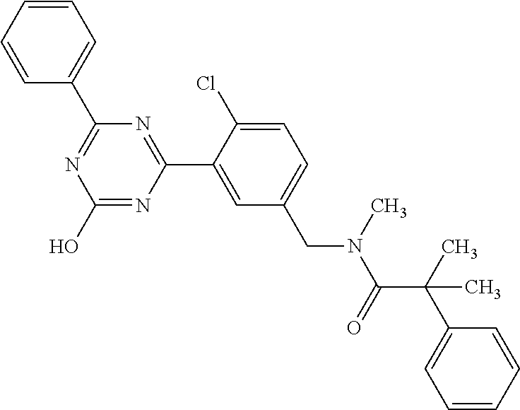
N1=C(C2=CC=CC=C2)N=C(C2=CC(CN(C(C(C3=CC=CC=C3)(C)C)=O)C)=CC=C2Cl)N=C1O
